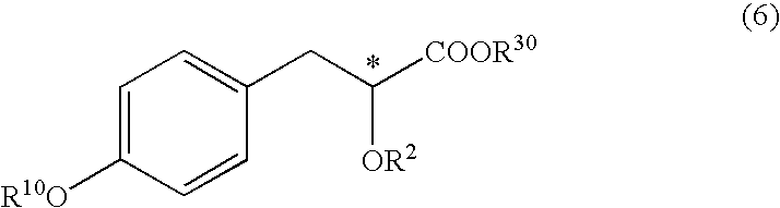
C1=C([R10O])C=CC(CC([COOR30])[OR2])=C1
